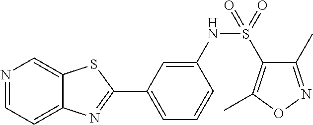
C1=C(NS(C2=C(C)ON=C2C)(=O)=O)C=CC=C1C1=NC2=CC=NC=C2S1
